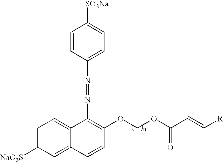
C1=C([NaO3S])C=C2C(=C1)C(N=NC1=CC=C([SO3Na])C=C1)=C(OCOC(C=C[R])=O)C=C2
